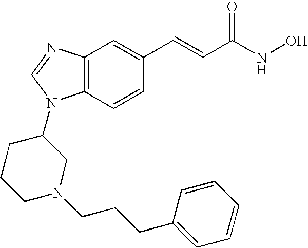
C12=C(C=CC(C=CC(=O)NO)=C1)N(C1CCCN(CCCC3=CC=CC=C3)C1)C=N2
